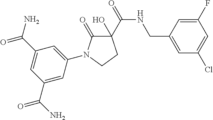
C1(O)(C(NCC2=CC(Cl)=CC(F)=C2)=O)C(=O)N(C2=CC(C(N)=O)=CC(C(N)=O)=C2)CC1
